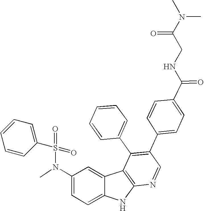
N(C1=CC=C2C(=C1)C1=C(N2)N=CC(C2=CC=C(C(NCC(N(C)C)=O)=O)C=C2)=C1C1=CC=CC=C1)(C)S(=O)(=O)C1=CC=CC=C1
